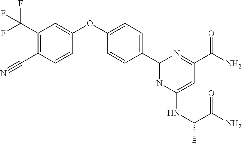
C1(C(F)(F)F)=C(C#N)C=CC(OC2=CC=C(C3=NC(NC(C(=O)N)C)=CC(C(N)=O)=N3)C=C2)=C1
